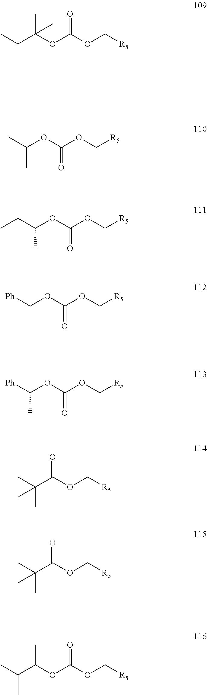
C(OC(OC[R5])=O)(C)C.C(OC(OC[R5])=O)(CC)C.C(OC(OC[R5])=O)[Ph].C(OC(OC[R5])=O)([Ph])C.O(C(OC[R5])=O)C(CC)(C)C.C(C(OC[R5])=O)(C)(C)C.C(C(OC[R5])=O)(C)(C)C.O(C(OC[R5])=O)C(C(C)C)C
